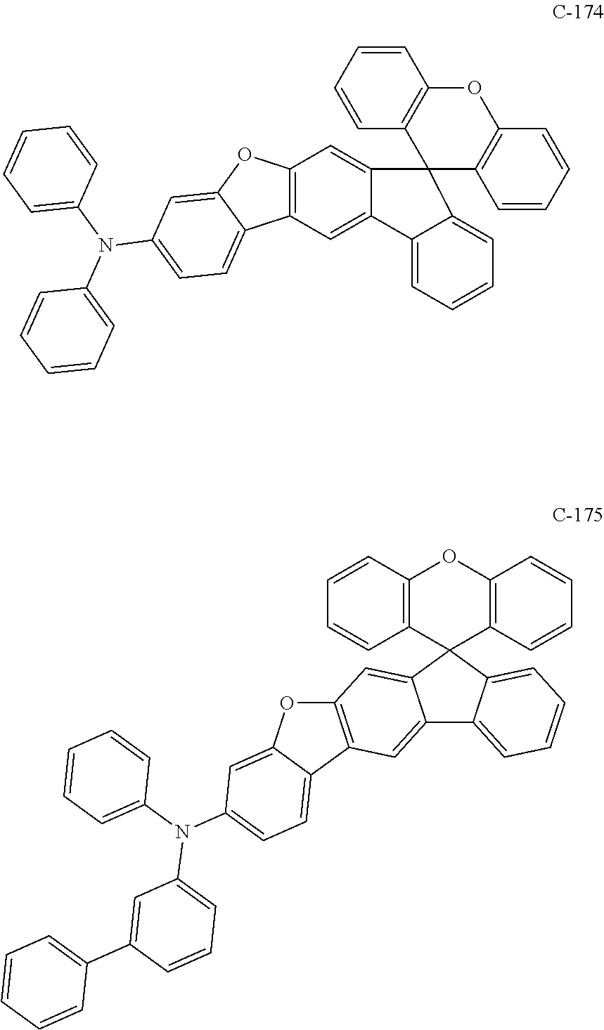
C12=C(C=C3C(=C1)C1(C4=CC=CC=C34)C3=C(C=CC=C3)OC3=C1C=CC=C3)C1=CC=C(N(C3=CC=CC=C3)C3=CC=CC=C3)C=C1O2.C12=CC3=C(C=C1C1(C4=CC=CC=C24)C2=C(C=CC=C2)OC2=C1C=CC=C2)OC1=CC(N(C2=CC=CC(C4=CC=CC=C4)=C2)C2=CC=CC=C2)=CC=C31
